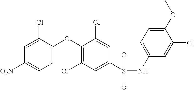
O(C1=C(Cl)C=C(S(NC2=CC=C(OC)C(Cl)=C2)(=O)=O)C=C1Cl)C1=CC=C([O2N])C=C1Cl
